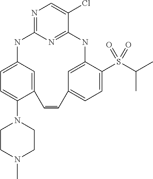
N1=C2N=C(C(Cl)=C1)NC1=CC(=CC=C1S(C(C)C)(=O)=O)C=CC1=CC(=CC=C1N1CCN(C)CC1)N2
